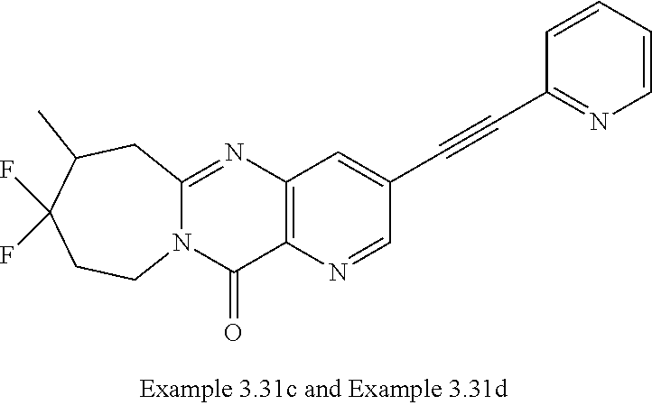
C12=NC3=C(C(=O)N1CCC(F)(F)C(C)C2)N=CC(C#CC1=NC=CC=C1)=C3
